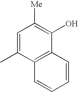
C1=C(C)C2=C(C(O)=C1[Me])C=CC=C2
